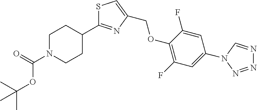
C1CC(C2=NC(COC3=C(F)C=C(N4N=NN=C4)C=C3F)=CS2)CCN1C(=O)OC(C)(C)C
